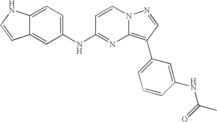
C1=C2C(=CC=C1NC1=NC3=C(C4=CC=CC(NC(=O)C)=C4)C=NN3C=C1)NC=C2
